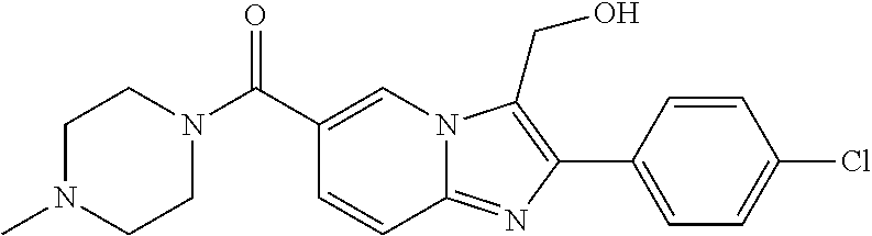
C1=CC2=NC(C3=CC=C(Cl)C=C3)=C(CO)N2C=C1C(N1CCN(C)CC1)=O
